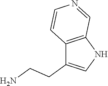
C(CN)C1=CNC2=C1C=CN=C2
